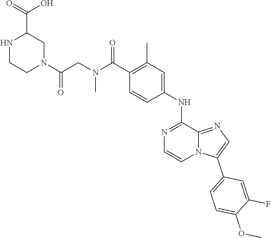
COC1=CC=C(C2=CN=C3N2C=CN=C3NC2=CC(C)=C(C(N(CC(N3CC(C(=O)O)NCC3)=O)C)=O)C=C2)C=C1F
